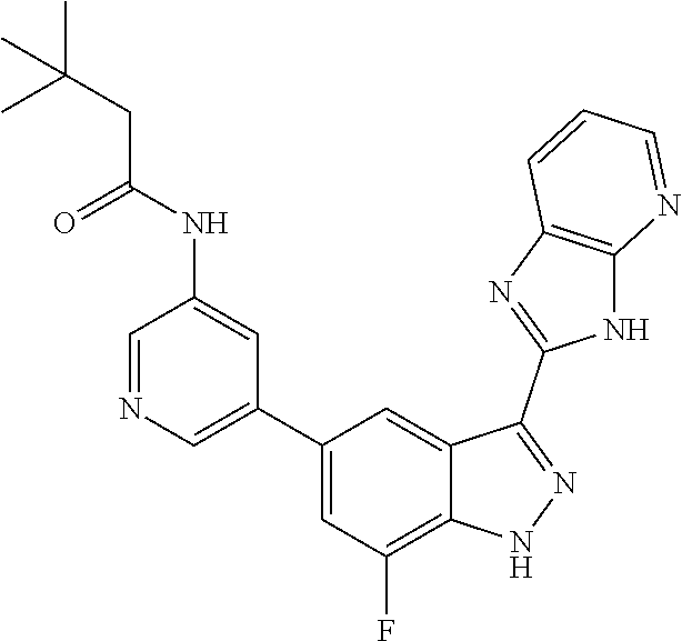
C1=NC=C(C2=CC(F)=C3C(=C2)C(C2=NC4=C(N2)N=CC=C4)=NN3)C=C1NC(CC(C)(C)C)=O
